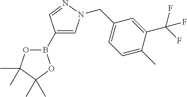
O1B(C2=CN(CC3=CC=C(C)C(C(F)(F)F)=C3)N=C2)OC(C)(C)C1(C)C
